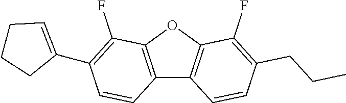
C12=C(OC3=C1C=CC(CCC)=C3F)C(F)=C(C1=CCCC1)C=C2
